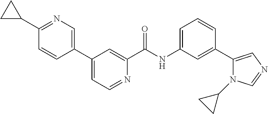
C1=C(NC(C2=CC(C3=CN=C(C4CC4)C=C3)=CC=N2)=O)C=C(C2=CN=CN2C2CC2)C=C1
